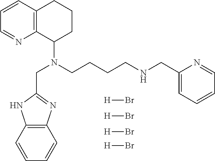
N(C1CCCC2=C1N=CC=C2)(CCCCNCC1=CC=CC=N1)CC1=NC2=C(N1)C=CC=C2.[H]Br.[H]Br.[H]Br.[H]Br
